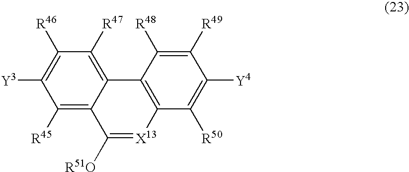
C1([R45])=C2C(=C([R47])C([R46])=C1[Y3])C1=C(C([R50])=C([Y4])C([R49])=C1[R48])[X13]=C2[R51O]
